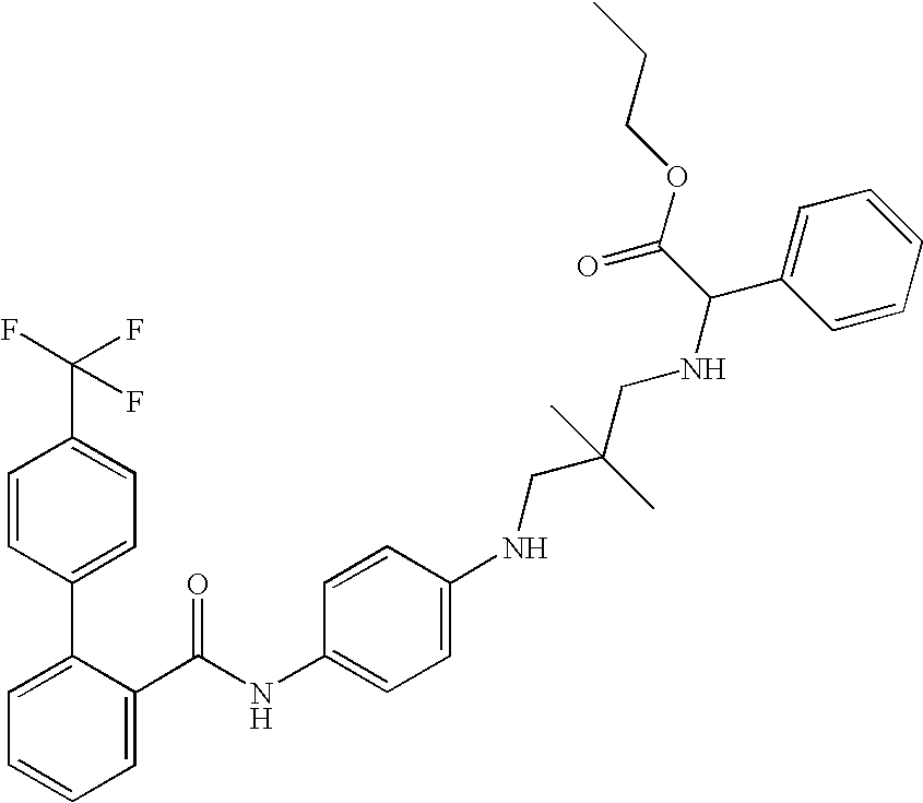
C1=C(C(NC2=CC=C(NCC(CNC(C3=CC=CC=C3)C(OCCC)=O)(C)C)C=C2)=O)C(C2=CC=C(C(F)(F)F)C=C2)=CC=C1
